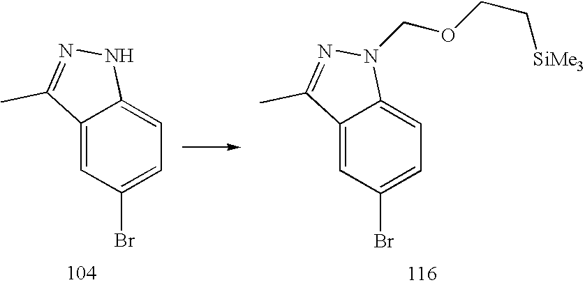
C12=CC(Br)=CC=C1NN=C2C.C12=CC(Br)=CC=C1N(COCC[SiMe3])N=C2C
